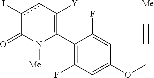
C1(C2=C([Y])cc(I)C(=O)N2[Me])=C(F)C=C(OCC#C[Me])C=C1F
